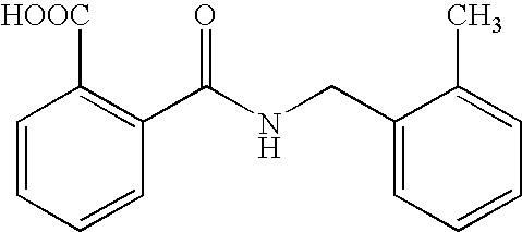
C1=CC=CC(C(NCC2=CC=CC=C2C)=O)=C1[HOOC]
